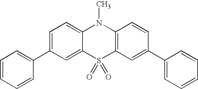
C1=C(C2=CC=CC=C2)C=C2C(=C1)N(C)C1=C(S2(=O)=O)C=C(C2=CC=CC=C2)C=C1
